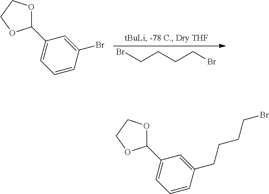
BrCCCCBr.C1(C2=CC=CC(Br)=C2)OCCO1.C1(C2=CC=CC(CCCCBr)=C2)OCCO1
